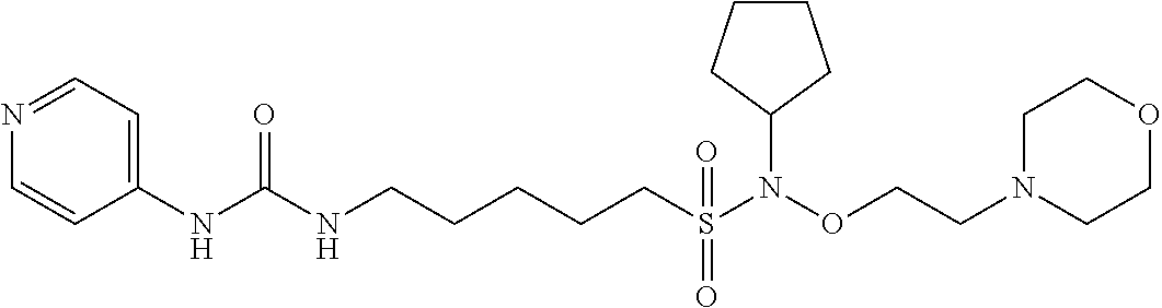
C1=NC=CC(NC(NCCCCCS(=O)(=O)N(OCCN2CCOCC2)C2CCCC2)=O)=C1
